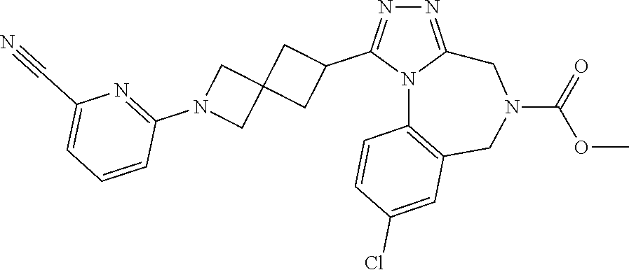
N1=C2N(C(C3CC4(C3)CN(C3=NC(C#N)=CC=C3)C4)=N1)C1=C(CN(C(=O)OC)C2)C=C(Cl)C=C1
